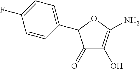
C1(=O)C(O)=C(N)OC1C1=CC=C(F)C=C1
